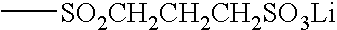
C[SO2CH2CH2CH2SO3Li]
